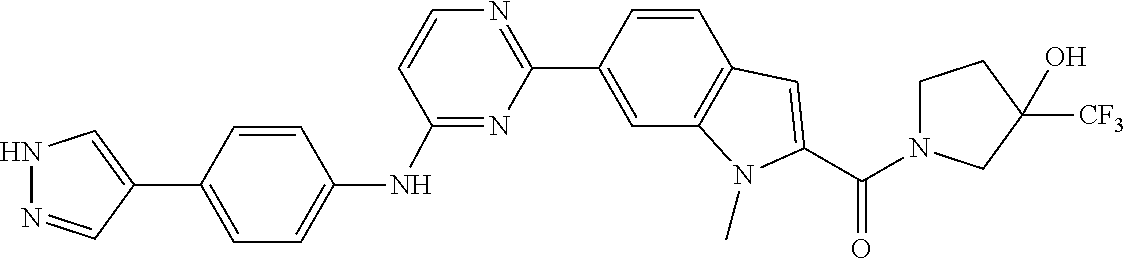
C1=CC2=C(N(C)C(C(=O)N3CCC([CF3])(O)C3)=C2)C=C1C1=NC=CC(NC2=CC=C(C3=CNN=C3)C=C2)=N1
